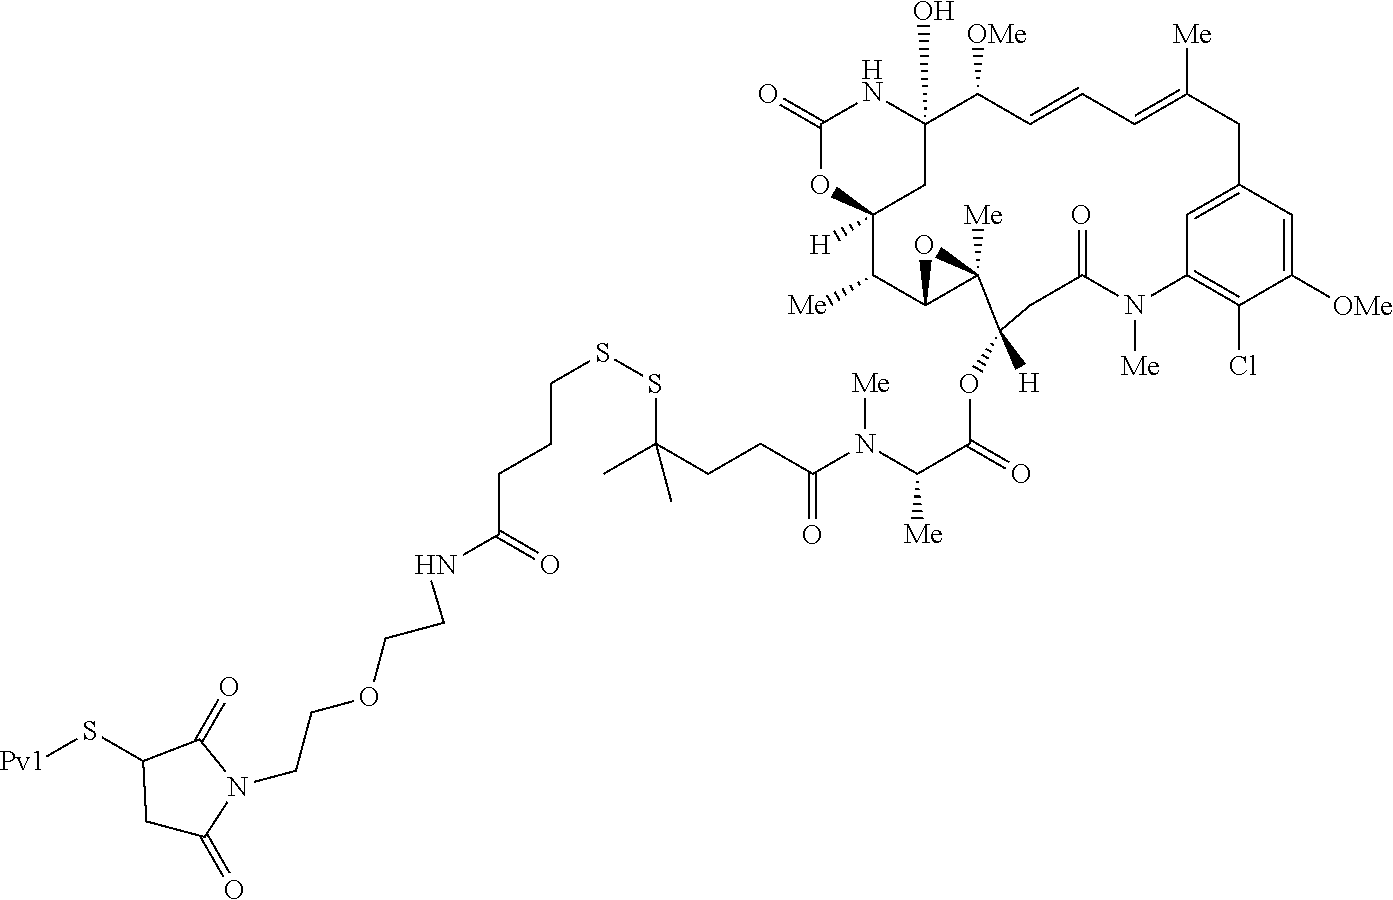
C(SSC(CCC(=O)N(C([Me])C(=O)OC1([H])CC(=O)N([Me])C2=C(Cl)C([OMe])=CC(=C2)CC([Me])=CC=CC([OMe])C2(O)NC(=O)OC([H])(C2)C([Me])C2C1([Me])O2)[Me])(C)C)CCC(NCCOCCN1C(=O)CC(S[Pv1])C1=O)=O
